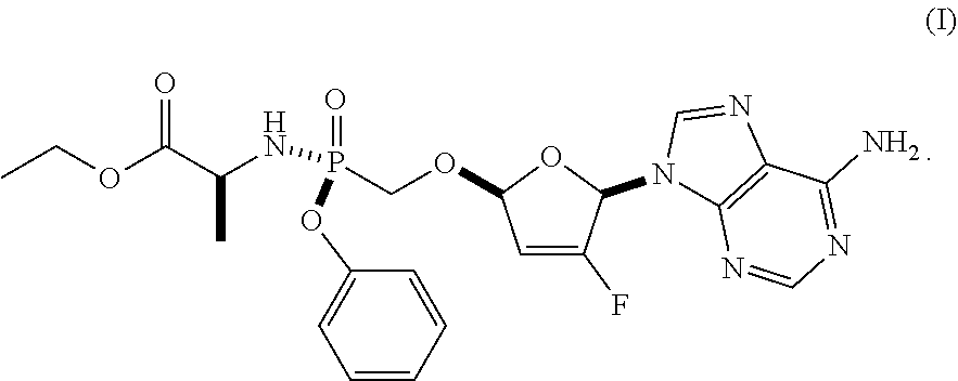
CCOC(C(NP(COC1C=C(F)C(N2C3=C(N=C2)C(N)=NC=N3)O1)(OC1=CC=CC=C1)=O)C)=O
